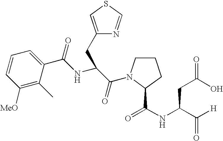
C1=CC([MeO])=C(C)C(C(NC(C(=O)N2CCCC2C(NC(C([H])=O)CC(O)=O)=O)CC2=CSC=N2)=O)=C1
